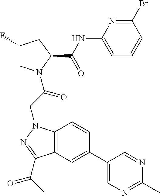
C1(F)CN(C(CN2C3=C(C=C(C4=CN=C(C)N=C4)C=C3)C(C(C)=O)=N2)=O)C(C(NC2=CC=CC(Br)=N2)=O)C1
